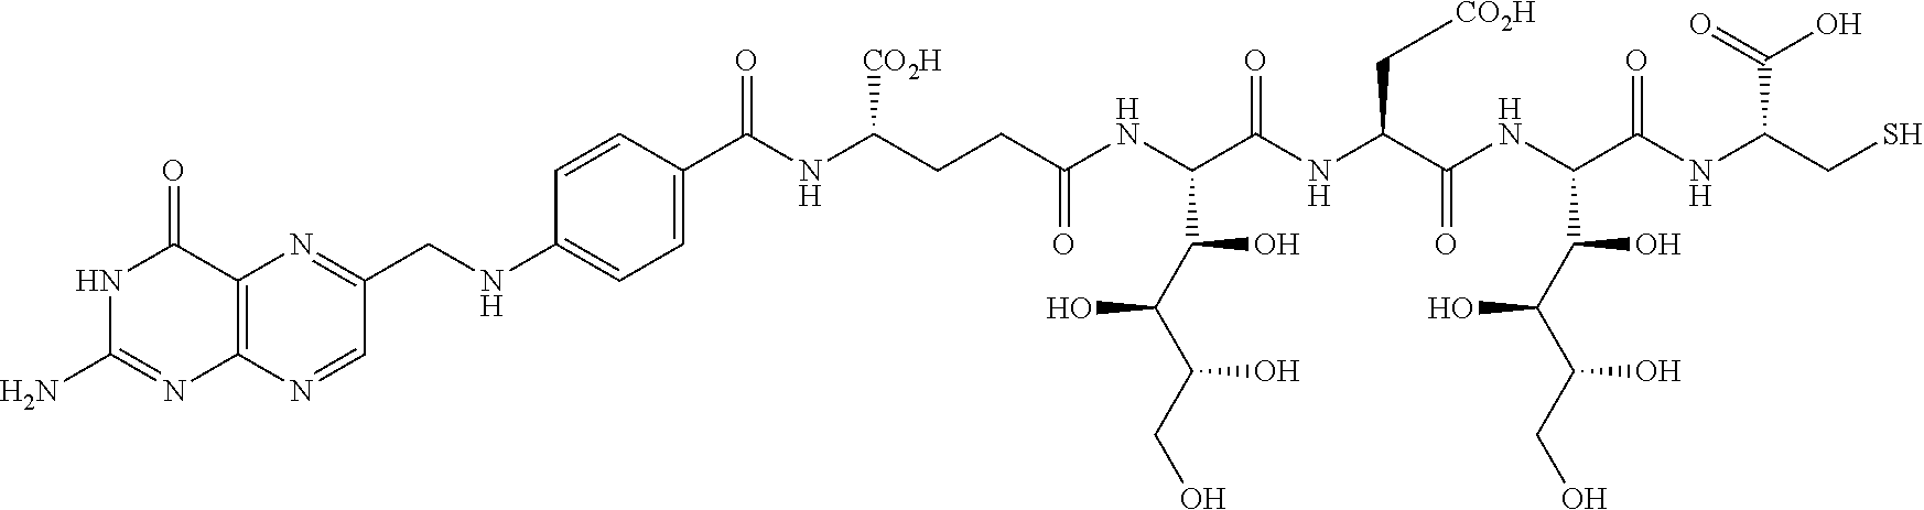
N1C(N)=NC2=C(C1=O)N=C(CNC1=CC=C(C(NC(CCC(NC(C(NC(C(NC(C(NC(CS)C(=O)O)=O)C(C(C(CO)O)O)O)=O)C[CO2H])=O)C(C(C(CO)O)O)O)=O)[CO2H])=O)C=C1)C=N2
